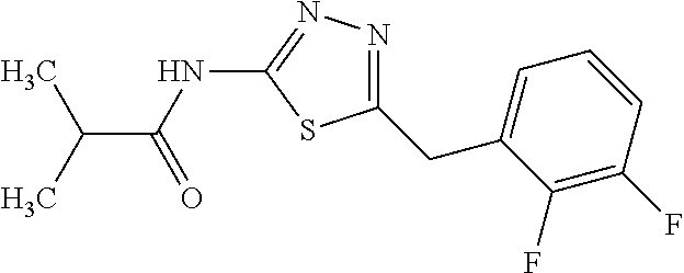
C1(CC2=CC=CC(F)=C2F)=NN=C(NC(C(C)C)=O)S1
